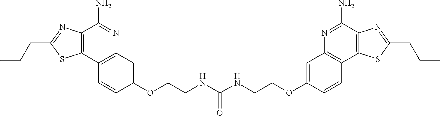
C12=C(C=CC(OCCNC(NCCOC3=CC4=C(C5=C(C(N)=N4)N=C(CCC)S5)C=C3)=O)=C1)C1=C(C(N)=N2)N=C(CCC)S1
